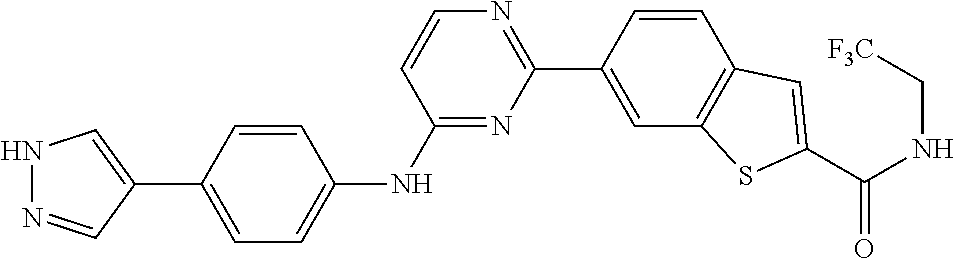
N1N=CC(C2=CC=C(NC3=NC(C4=CC5=C(C=C4)C=C(C(NC[F3C])=O)S5)=NC=C3)C=C2)=C1
